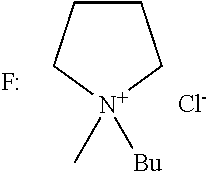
C1CC[N+](C)([Bu])C1.[Cl-].F
